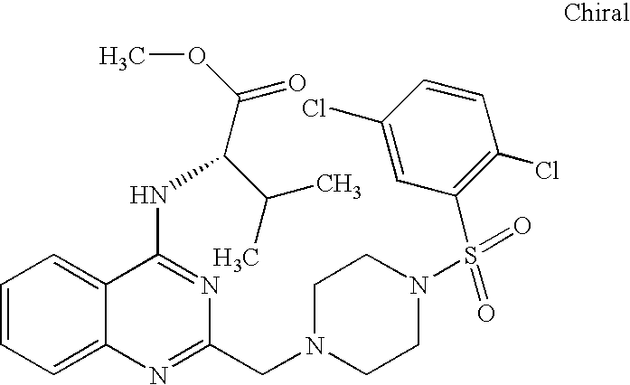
C1=CC=C2C(=C1)C(NC(C(OC)=O)C(C)C)=NC(CN1CCN(S(=O)(=O)C3=C(Cl)C=CC(Cl)=C3)CC1)=N2
